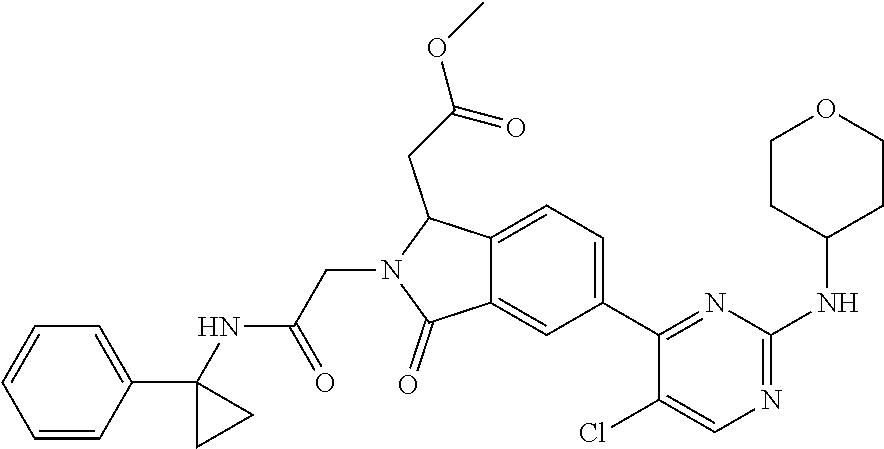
COC(CC1C2=CC=C(C3=NC(NC4CCOCC4)=NC=C3Cl)C=C2C(=O)N1CC(NC1(C2=CC=CC=C2)CC1)=O)=O
